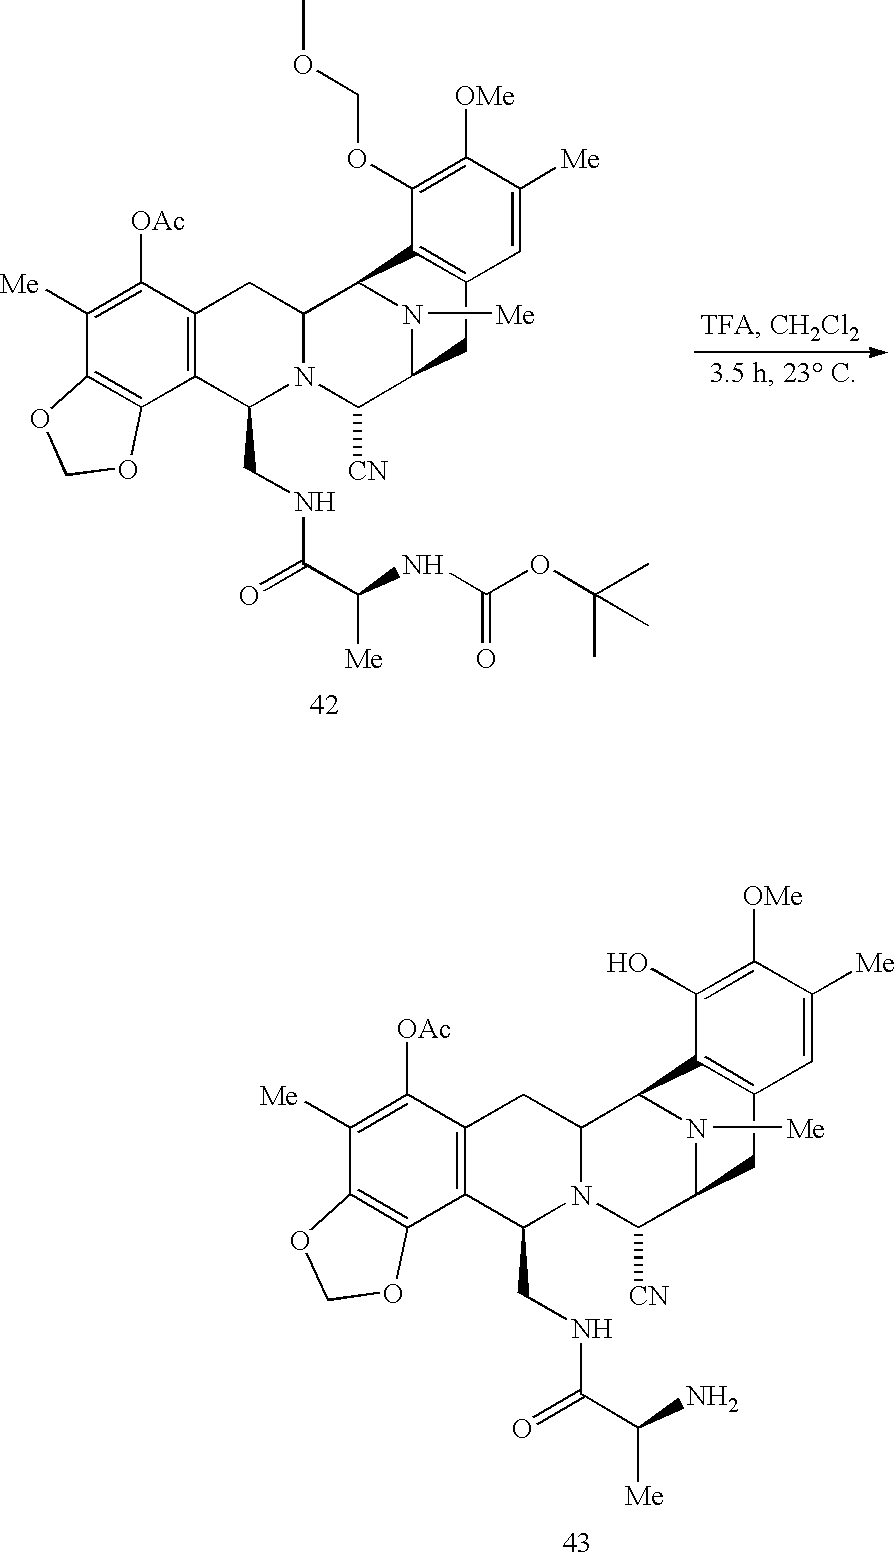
C1([Me])=C([OAc])C2=C(C3=C1OCO3)C(CNC(C(NC(OC(C)(C)C)=O)[Me])=O)N1C(C2)C2N([Me])C(C1[CN])CC1=C2C(OCOC)=C([OMe])C([Me])=C1.C1([Me])=C([OAc])C2=C(C3=C1OCO3)C(CNC(C(N)[Me])=O)N1C(C2)C2N([Me])C(C1[CN])CC1=C2C(O)=C([OMe])C([Me])=C1
